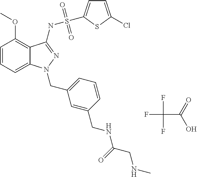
FC(F)(F)C(=O)O.C1=CC=C2C(=C1OC)C(NS(=O)(=O)C1=CC=C(Cl)S1)=NN2CC1=CC=CC(CNC(=O)CNC)=C1
